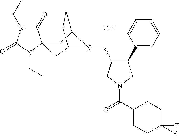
Cl.C1(=O)N(CC)C(=O)N(CC)C12CC1CCC(C2)N1CC1C(C2=CC=CC=C2)CN(C(C2CCC(F)(F)CC2)=O)C1
